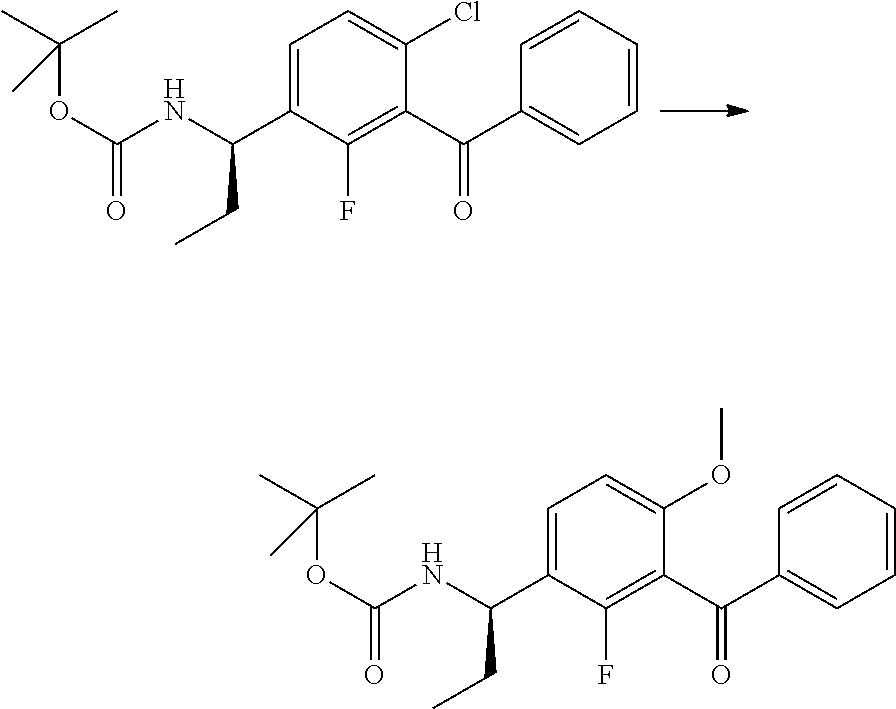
C1=CC(C(C2=C(F)C(C(NC(OC(C)(C)C)=O)CC)=CC=C2Cl)=O)=CC=C1.C1=CC(C(C2=C(F)C(C(NC(OC(C)(C)C)=O)CC)=CC=C2OC)=O)=CC=C1
